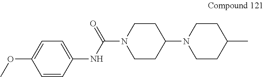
C(N1CCC(N2CCC(C)CC2)CC1)(NC1=CC=C(OC)C=C1)=O
